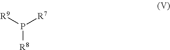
[R9]P([R7])[R8]
